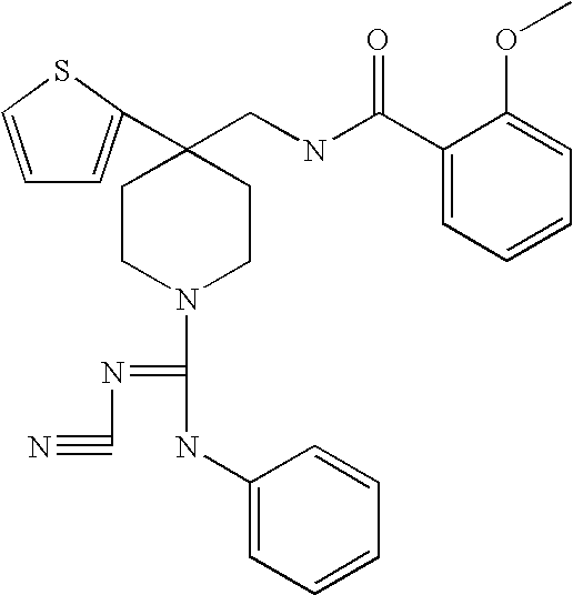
C1=CSC(C2(CNC(C3=CC=CC=C3OC)=O)CCN(C(=NC#N)NC3=CC=CC=C3)CC2)=C1
